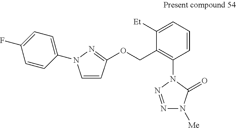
C1=CC=C([Et])C(COC2=NN(C3=CC=C(F)C=C3)C=C2)=C1N1N=NN([Me])C1=O
